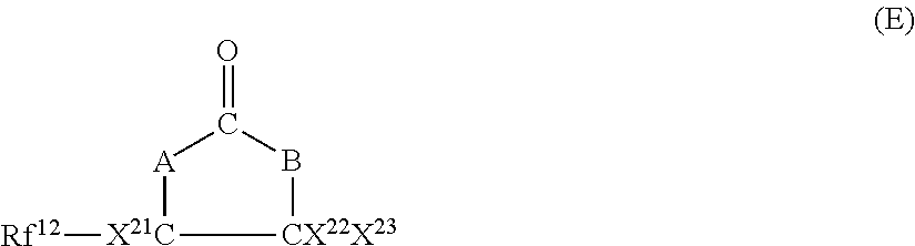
[CX22X23]1BC(=O)[A][X21C]1[Rf12]
